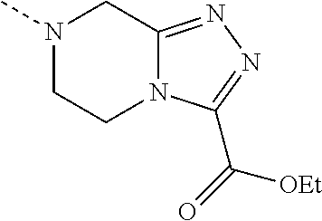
N1(C)CCN2C(=NN=C2C(=O)[OEt])C1
